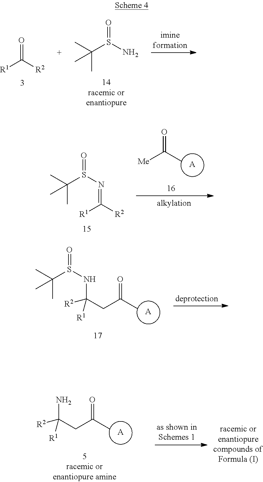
[R1]C([R2])=O.C(S(N)=O)(C)(C)C.C(S(N=C([R2])[R1])=O)(C)(C)C.[A].CC([Me])=O.[A].C(S(NC([R2])([R1])CC(C)=O)=O)(C)(C)C.[A].NC([R2])([R1])CC(C)=O
